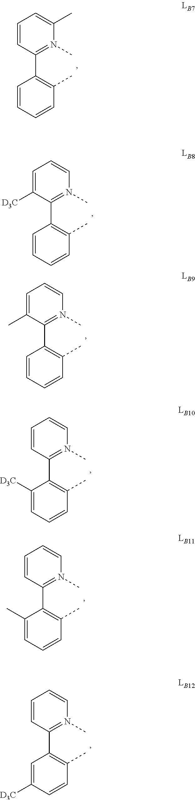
C1=CC=CC(C)=C1C1=N(C)C(C)=CC=C1.C1=CC=CC(C)=C1C1=N(C)C=CC=C1[D3C].C1=CC=CC(C)=C1C1=N(C)C=CC=C1C.C1([D3C])=CC=CC(C)=C1C1=N(C)C=CC=C1.C1(C)=CC=CC(C)=C1C1=N(C)C=CC=C1.C1=C([D3C])C=CC(C)=C1C1=N(C)C=CC=C1
